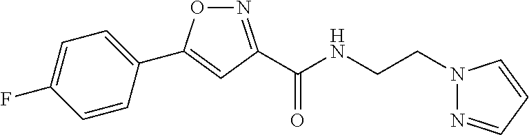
C1(C2=CC(C(NCCN3N=CC=C3)=O)=NO2)=CC=C(F)C=C1
